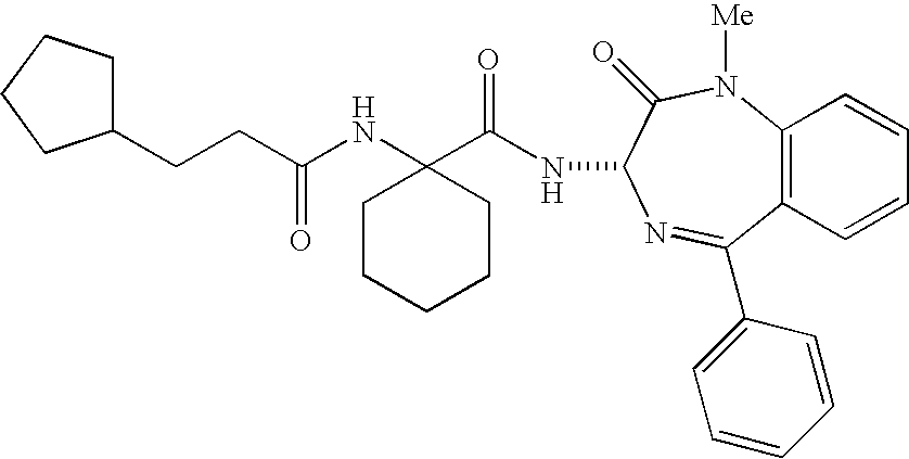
C(CC(NC1(C(NC2C(=O)N([Me])C3=C(C(C4=CC=CC=C4)=N2)C=CC=C3)=O)CCCCC1)=O)C1CCCC1
